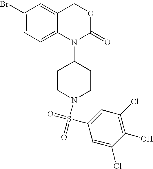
C1(Br)=CC=C2C(=C1)COC(=O)N2C1CCN(S(C2=CC(Cl)=C(O)C(Cl)=C2)(=O)=O)CC1
